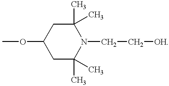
COC1CC(C)(C)N(CC[OH])C(C)(C)C1
